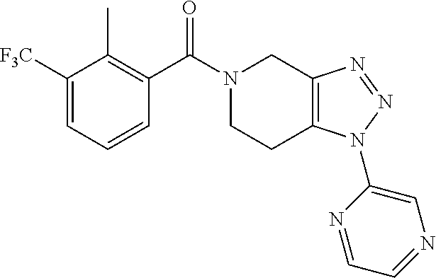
C1([F3C])=CC=CC(C(N2CCC3=C(C2)N=NN3C2=CN=CC=N2)=O)=C1C
